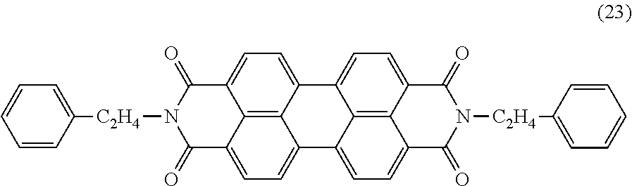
C12=C3C4=CC=C1C(=O)N([C2H4]C1=CC=CC=C1)C(=O)C2=CC=C3C1=CC=C2C3=C1C4=CC=C3C(=O)N([C2H4]C1=CC=CC=C1)C2=O
